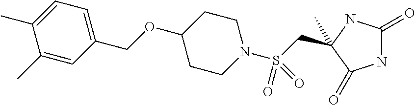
C(S(N1CCC(OCC2=CC=C(C)C(C)=C2)CC1)(=O)=O)C1(C)NC(=O)NC1=O
